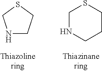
N1CCSC1.C1NCCCS1
